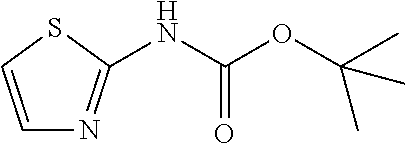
C1=CSC(NC(OC(C)(C)C)=O)=N1
